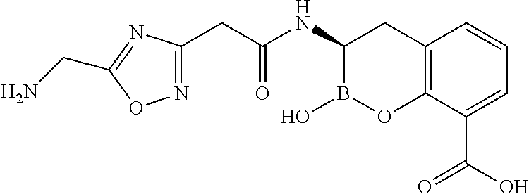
N1=C(CC(NC2B(O)OC3=C(C2)C=CC=C3C(O)=O)=O)N=C(CN)O1
